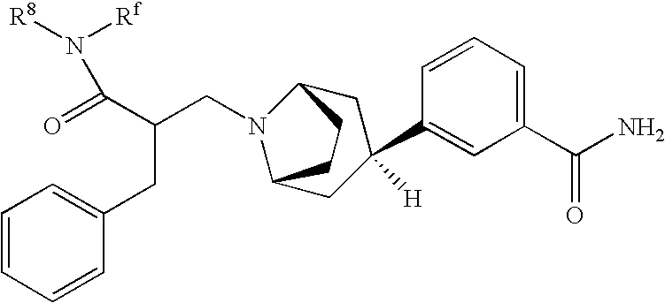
C(N1C2CC(C3=CC(C(N)=O)=CC=C3)([H])CC1CC2)C(C(=O)N([R8])[Rf])CC1=CC=CC=C1
